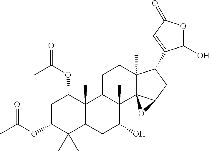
C1C(OC(C)=O)C(C)(C)C2C(C)(C1OC(=O)C)C1C(C)(C(O)C2)C23C(C)(CC1)C(C1=CC(=O)OC1[OH])CC2O3
